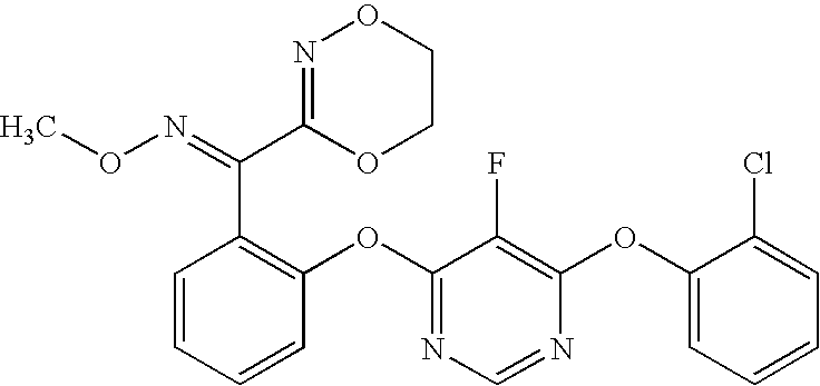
CON=C(C1=NOCCO1)C1=C(OC2=NC=NC(OC3=CC=CC=C3Cl)=C2F)C=CC=C1
